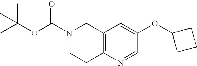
N1(C(=O)OC(C)(C)C)CCC2=C(C1)C=C(OC1CCC1)C=N2
